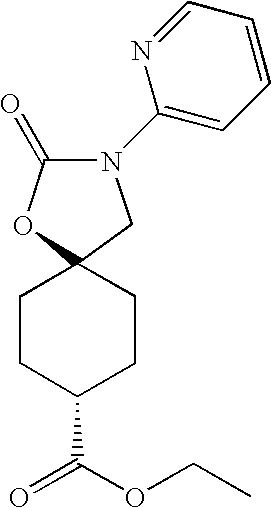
C1CC(C(=O)OCC)CCC12CN(C1=CC=CC=N1)C(=O)O2
